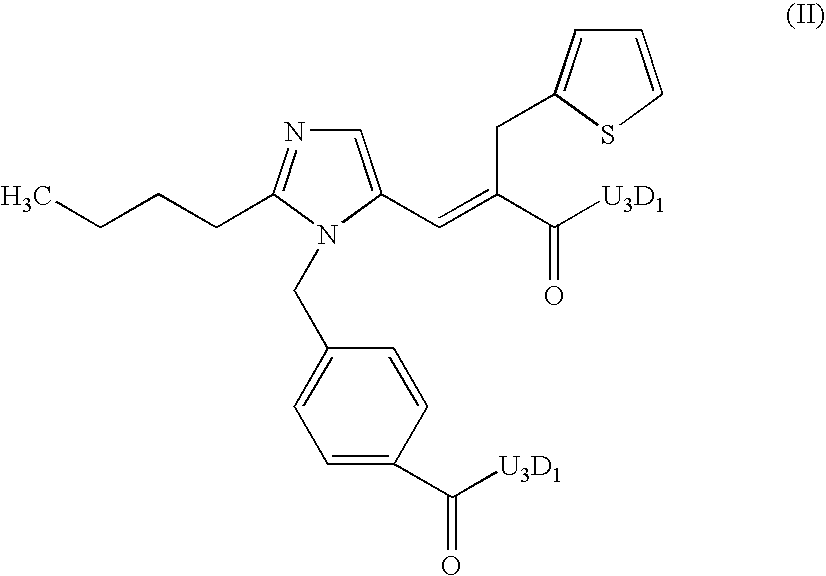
C1=C(C([U3D1])=O)C=CC(CN2C(CCCC)=NC=C2C=C(CC2=CC=CS2)C([U3D1])=O)=C1
